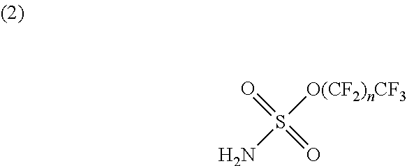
O=S(=O)([O(CF2)nCF3])N
